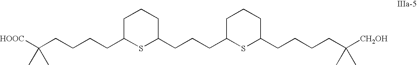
C(CCCCC1SC(CCCC2SC(CCCCC([CH2OH])(C)C)CCC2)CCC1)([HOOC])(C)C
